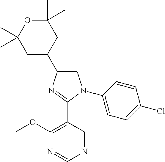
C1=C(C2CC(C)(C)OC(C)(C)C2)N=C(C2=C(OC)N=CN=C2)N1C1=CC=C(Cl)C=C1
